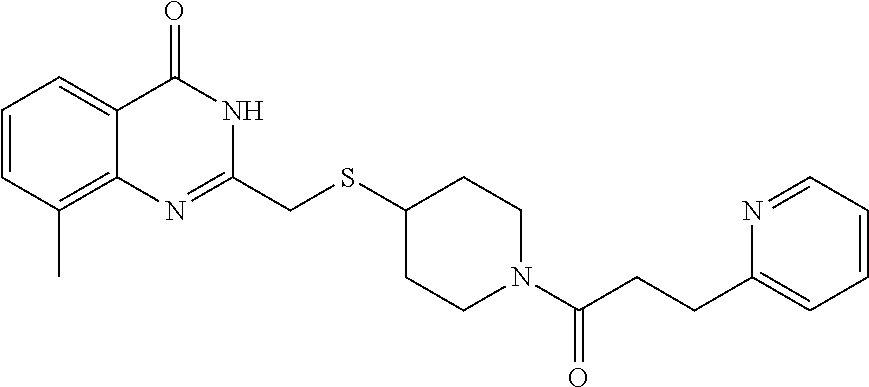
N1=C(CSC2CCN(C(=O)CCC3=CC=CC=N3)CC2)NC(=O)C2=CC=CC(C)=C12
